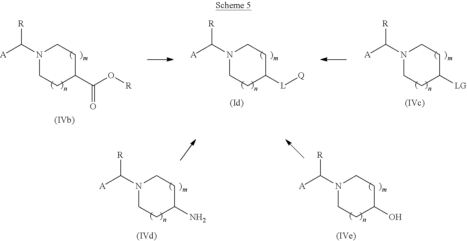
N1(C([A])[R])CCC(C(O[R])=O)CC1.N1(C([A])[R])CCC([L][Q])CC1.N1(C([A])[R])CCC([LG])CC1.N1(C([A])[R])CCC(N)CC1.N1(C([A])[R])CCC(O)CC1
